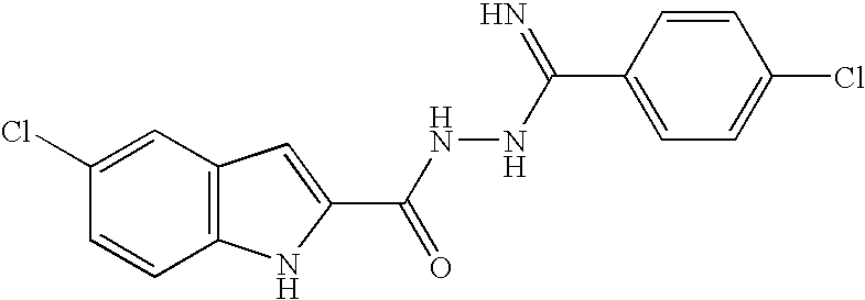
C12=C(C=C(Cl)C=C1)C=C(C(NNC(=N)C1=CC=C(Cl)C=C1)=O)N2
